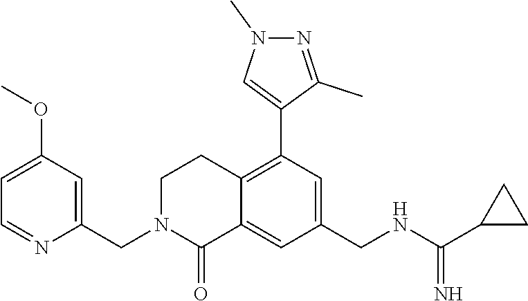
C1N(CC2=CC(OC)=CC=N2)C(=O)C2=CC(CNC(C3CC3)=N)=CC(C3=CN(C)N=C3C)=C2C1
